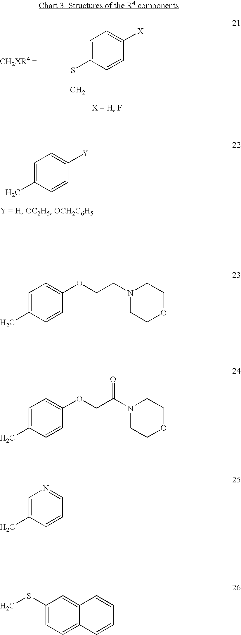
C1=C(SC)C=CC([X])=C1.C1=C(C)C=CC([Y])=C1.C1=C(C)C=CC(OCCN2CCOCC2)=C1.C1=C(C)C=CC(OCC(N2CCOCC2)=O)=C1.C1=C(C)C=CC=N1.C1(SC)=CC=C2C(=C1)C=CC=C2
